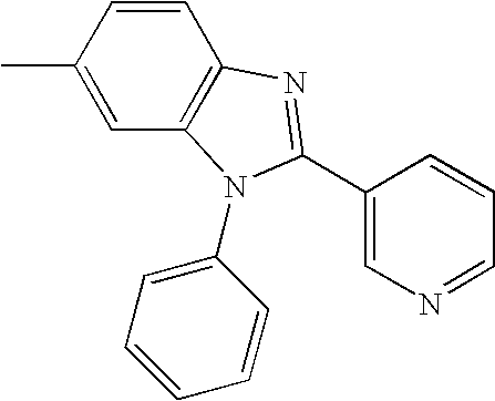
C1(C2=NC3=C(C=C(C)C=C3)N2C2=CC=CC=C2)=CN=CC=C1
